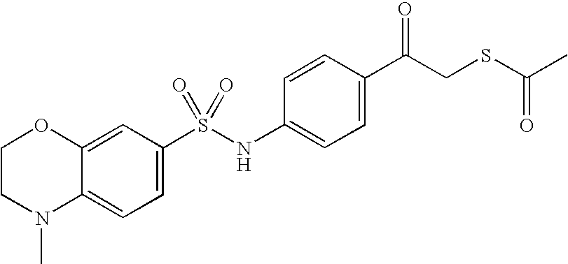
C1=C(S(NC2=CC=C(C(CSC(C)=O)=O)C=C2)(=O)=O)C=C2C(=C1)N(C)CCO2
